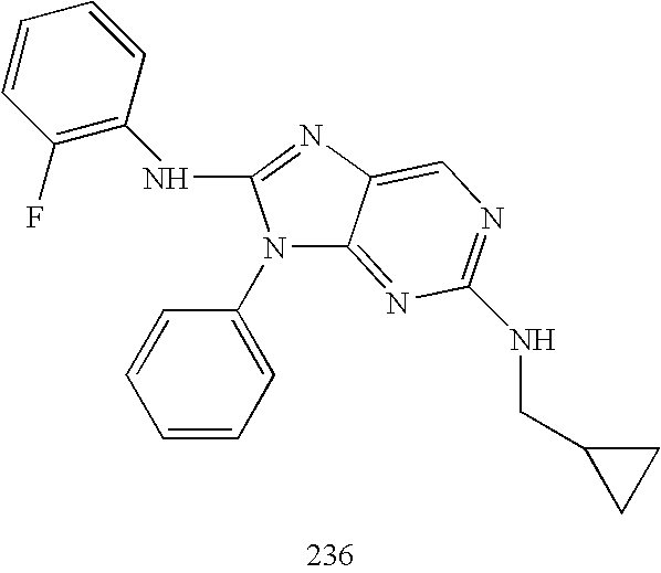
N(C1=NC2=CN=C(NCC3CC3)N=C2N1C1=CC=CC=C1)C1=C(F)C=CC=C1
